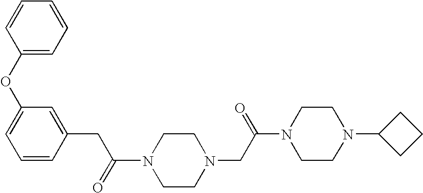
N1(C(=O)CC2=CC(OC3=CC=CC=C3)=CC=C2)CCN(CC(N2CCN(C3CCC3)CC2)=O)CC1
